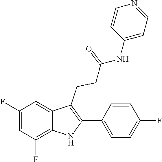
C1(C2=C(CCC(=O)NC3=CC=NC=C3)C3=CC(F)=CC(F)=C3N2)=CC=C(F)C=C1
